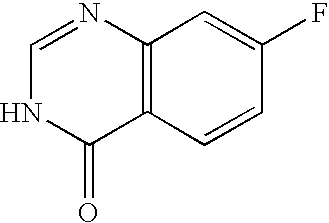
C1=CC2=C(C=C1F)N=CNC2=O
